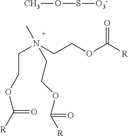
C(COC(=O)[R])N(CCOC([R])=O)(C)CCOC(=O)[R].COS[O3-]
